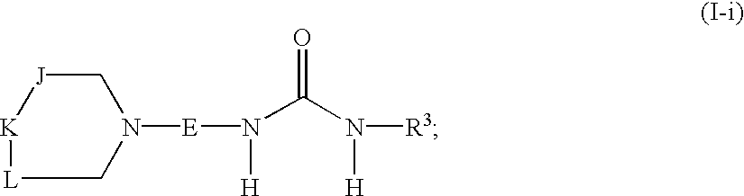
[J]1[K][L]CN([E]N([H])C(N([H])[R3])=O)C1
